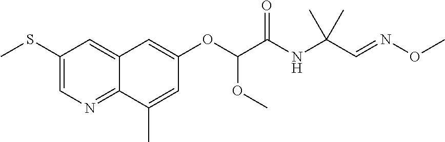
C1(SC)=CN=C2C(=C1)C=C(OC(C(NC(C=NOC)(C)C)=O)OC)C=C2C
